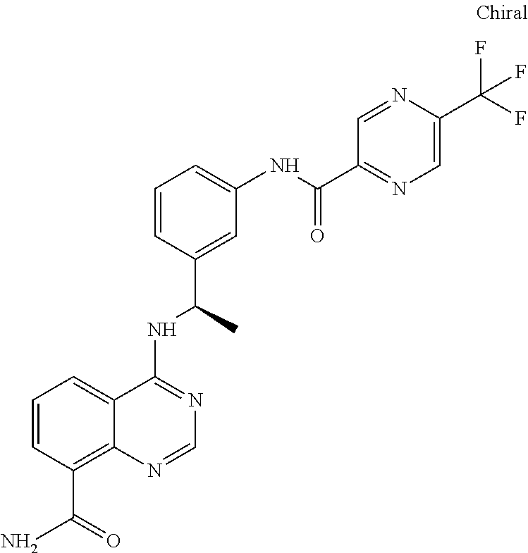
C1=CC(C(N)=O)=C2C(=C1)C(NC(C1=CC(NC(=O)C3=NC=C(C(F)(F)F)N=C3)=CC=C1)C)=NC=N2
